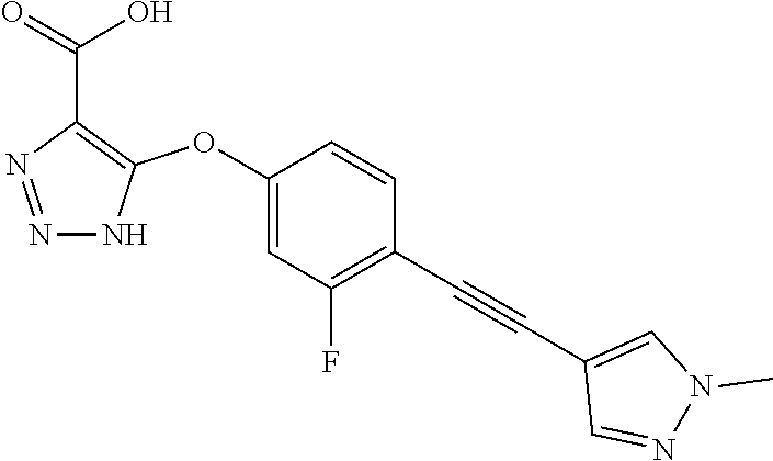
C1(OC2=C(C(=O)O)N=NN2)=CC(F)=C(C#CC2=CN(C)N=C2)C=C1
